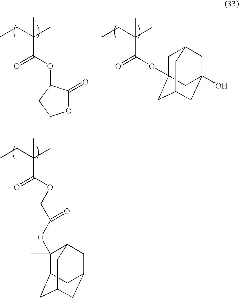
C1C2CC3(O)CC(CC1(OC(=O)C(CC)(C)C)C3)C2.O(C(=O)C(CC)(C)C)C1C(=O)OCC1.O(C(=O)C(CC)(C)C)CC(OC1(C)C2CC3CC(CC1C3)C2)=O
